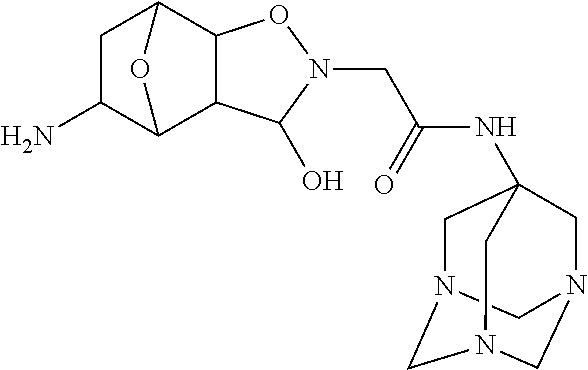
C1N2CN3CN(CC1(NC(CN1OC4C(C1O)C1C(N)CC4O1)=O)C3)C2
